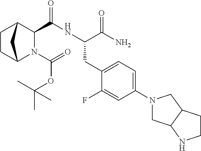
N1(C(=O)OC(C)(C)C)C2CCC(C1C(NC(C(N)=O)CC1=CC=C(N3CC4C(C3)CCN4)C=C1F)=O)C2
